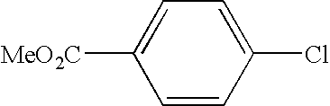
C1=CC(Cl)=CC=C1[MeO2C]
